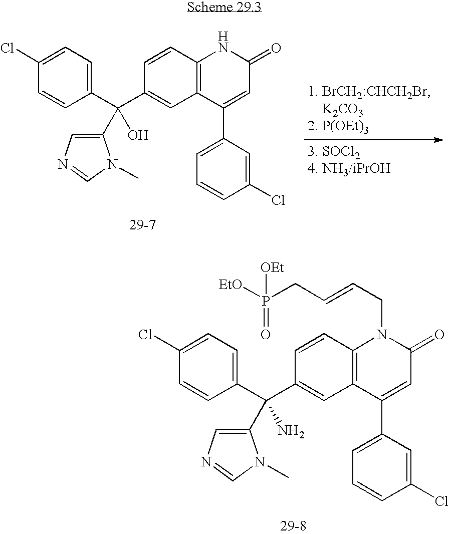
C1=C(Cl)C=CC(C(C2=CC3=C(C=C2)N(CC=CCP([EtO])(=O)[OEt])C(=O)C=C3C2=CC=CC(Cl)=C2)(C2=CN=CN2C)N)=C1.C1=C(Cl)C=CC(C(C2=CC3=C(C=C2)NC(=O)C=C3C2=CC=CC(Cl)=C2)(C2=CN=CN2C)O)=C1
